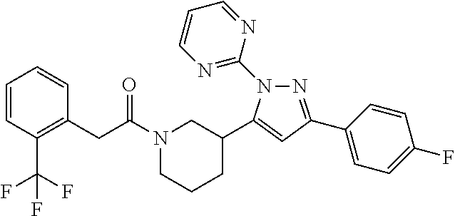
N1(C(CC2=C(C(F)(F)F)C=CC=C2)=O)CCCC(C2=CC(C3=CC=C(F)C=C3)=NN2C2=NC=CC=N2)C1
